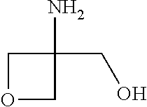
C1OCC1(CO)N
